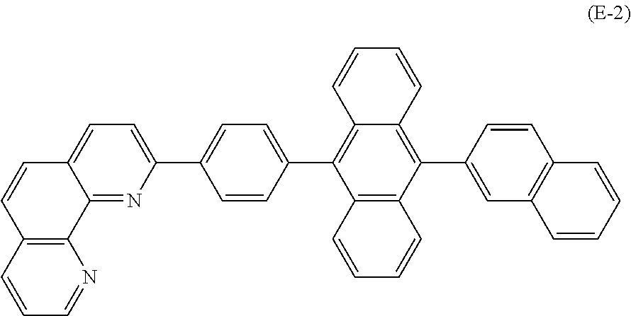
C12=C(C=CC=N1)C=CC1=CC=C(C3=CC=C(C4=C5C(=C(C6=CC7=C(C=C6)C=CC=C7)C6=C4C=CC=C6)C=CC=C5)C=C3)N=C21
